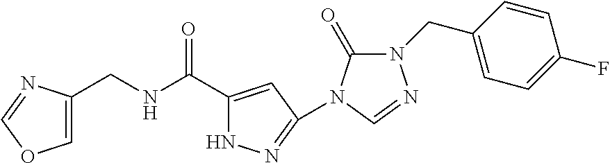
C1=C(CNC(C2=CC(N3C(=O)N(CC4=CC=C(F)C=C4)N=C3)=NN2)=O)N=CO1
